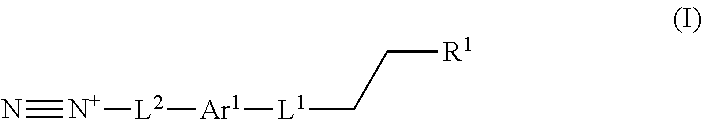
C(C[R1])[L1][Ar1][L2][N+]#N
